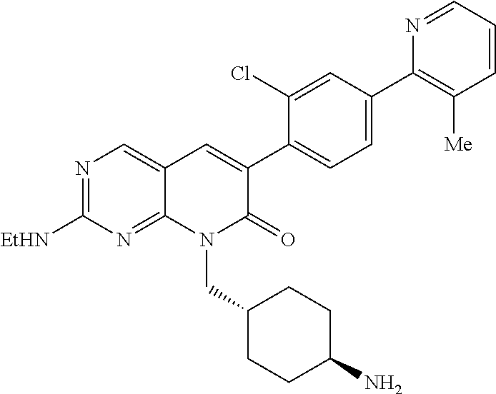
N1=C([EtHN])N=C2C(=C1)C=C(C1=CC=C(C3=C([Me])C=CC=N3)C=C1Cl)C(=O)N2CC1CCC(N)CC1
